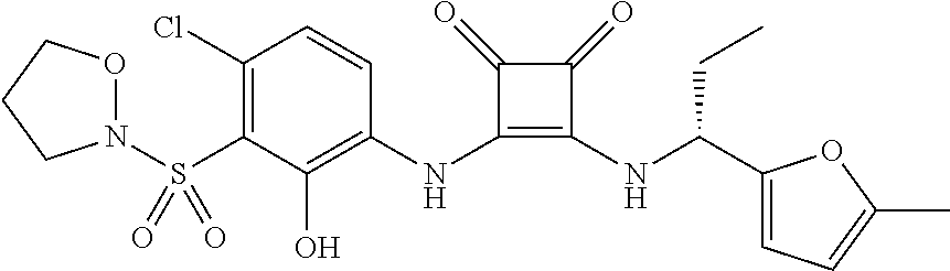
C1(S(=O)(=O)N2OCCC2)=C(Cl)C=CC(NC2=C(NC(C3=CC=C(C)O3)CC)C(=O)C2=O)=C1O
